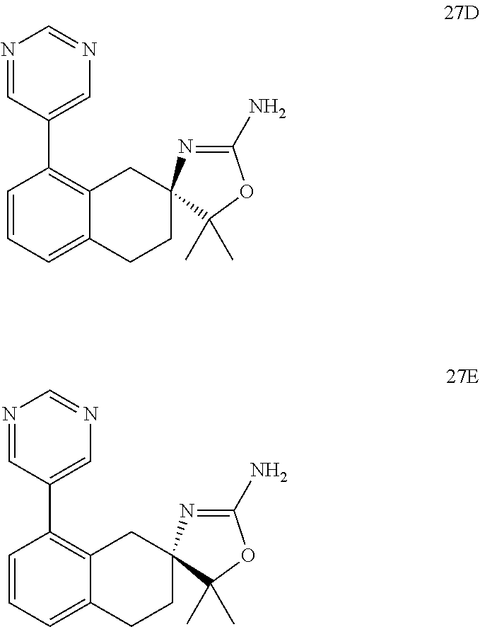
N1=CC(C2=C3C(=CC=C2)CCC2(C3)N=C(N)OC2(C)C)=CN=C1.N1=CC(C2=C3C(=CC=C2)CCC2(C3)N=C(N)OC2(C)C)=CN=C1
